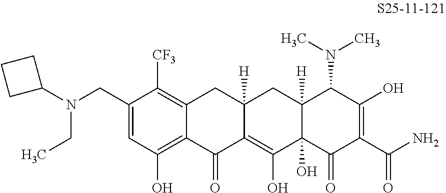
C1=C(CN(CC)C2CCC2)C([CF3])=C2C(=C1O)C(=O)C1=C(O)C3(O)C([H])(CC1([H])C2)C(N(C)C)C(O)=C(C(N)=O)C3=O
